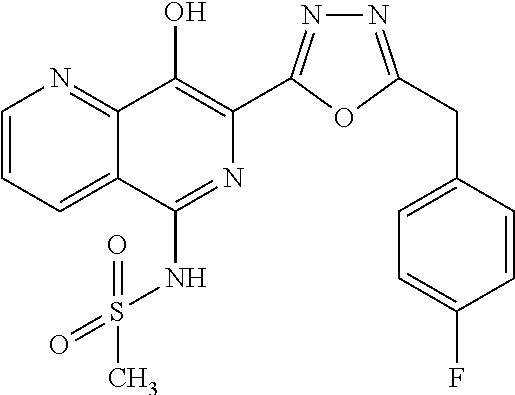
C1=CC=C2C(=N1)C(O)=C(C1=NN=C(CC3=CC=C(F)C=C3)O1)N=C2NS(C)(=O)=O
